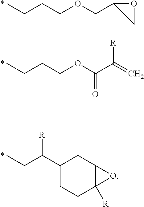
C(CCOCC1OC1)C.*.*.C(CCOC(C(=C)[R])=O)C.*.C(C(C1CCC2([R])C(C1)O2)[R])C
